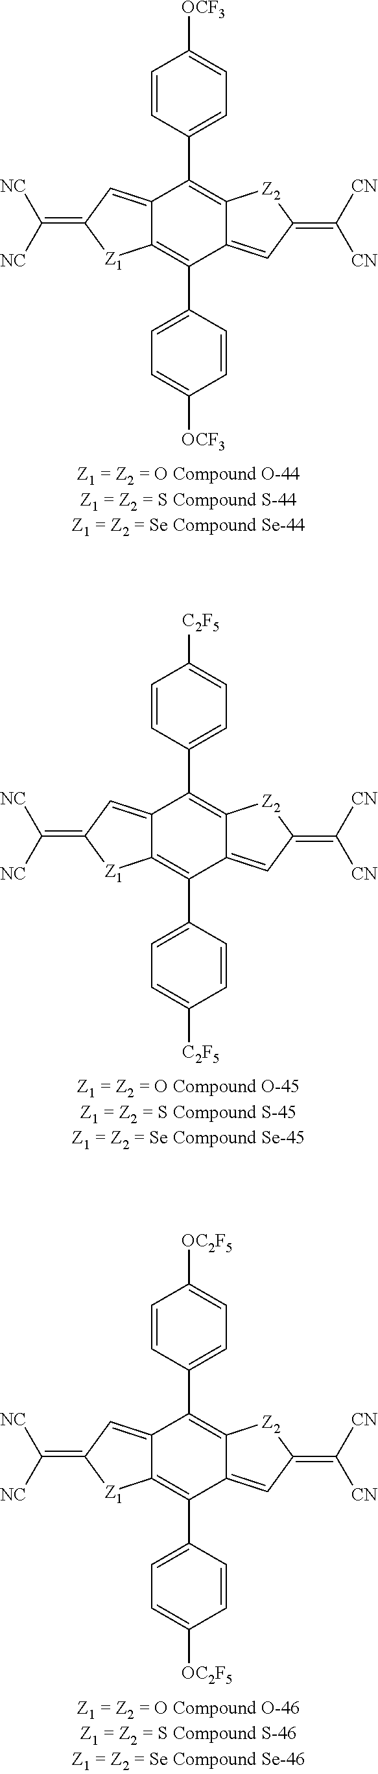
C12=CC(=C([NC])[NC])[Z1]C1=C(C1=CC=C([OCF3])C=C1)C1=CC(=C([CN])[CN])[Z2]C1=C2C1=CC=C([OCF3])C=C1.C12=CC(=C([NC])[NC])[Z1]C1=C(C1=CC=C([C2F5])C=C1)C1=CC(=C([CN])[CN])[Z2]C1=C2C1=CC=C([C2F5])C=C1.C12=CC(=C([NC])[NC])[Z1]C1=C(C1=CC=C([OC2F5])C=C1)C1=CC(=C([CN])[CN])[Z2]C1=C2C1=CC=C([OC2F5])C=C1
